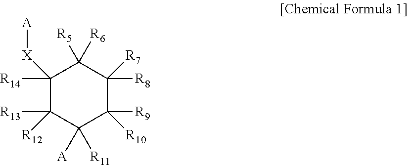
C1([R14])([X][A])C([R13])([R12])C([A])([R11])C([R9])([R10])C([R8])([R7])C1([R5])[R6]
